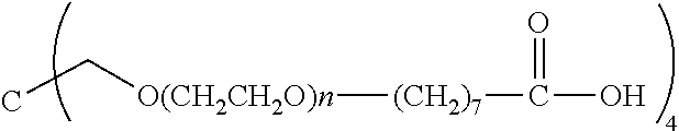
[(CH2)7]([O(CH2CH2O)n]CC)C(O)=O
